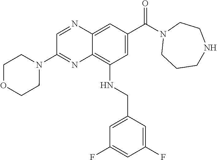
N1(C(C2=CC(NCC3=CC(F)=CC(F)=C3)=C3C(=C2)N=CC(N2CCOCC2)=N3)=O)CCCNCC1
